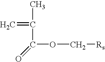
CC(=C)C(=O)OC[Rs]
